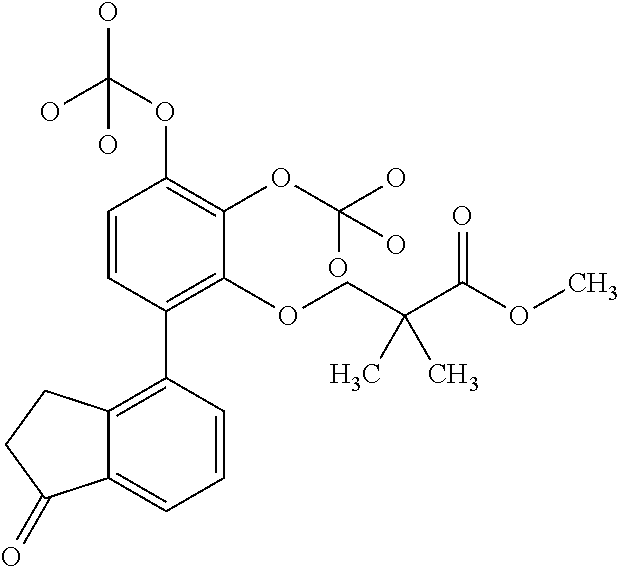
C1=CC(C2=C3C(=CC=C2)C(=O)CC3)=C(OCC(C(OC)=O)(C)C)C(OC(O)(O)O)=C1OC(O)(O)O
